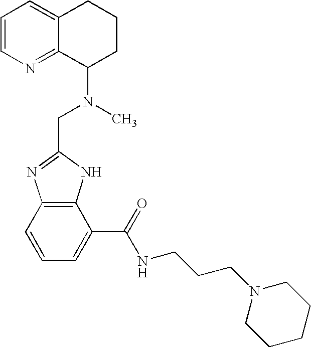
C1=CN=C2C(=C1)CCCC2N(C)CC1=NC2=C(N1)C(C(=O)NCCCN1CCCCC1)=CC=C2
